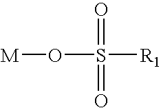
[M]OS([R1])(=O)=O
